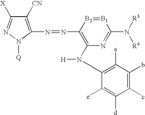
C1([CN])=C(N=NC2=C(N([H])C3=C([a])C(b)=C(c)C([d])=C3[e])N=C(N([R3])[R4])[B1]=[B2]2)N([Q])N=C1[X]
